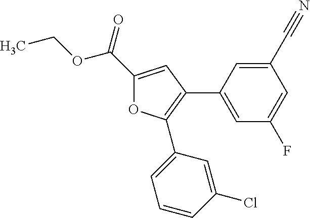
C1(C(=O)OCC)=CC(C2=CC(F)=CC(C#N)=C2)=C(C2=CC=CC(Cl)=C2)O1
